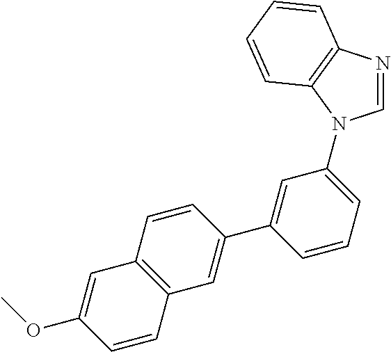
C1=NC2=C(N1C1=CC=CC(C3=CC4=C(C=C3)C=C(OC)C=C4)=C1)C=CC=C2
